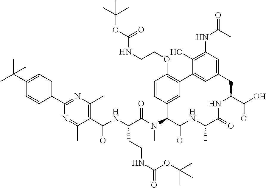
CC(C1=CC=C(C2=NC(C)=C(C(=O)NC(CCNC(=O)OC(C)(C)C)C(=O)N(C)C3C4=CC(=C(OCCNC(OC(C)(C)C)=O)C=C4)C4=CC(=CC(NC(C)=O)=C4O)CC(C(=O)O)NC(=O)C(C)NC3=O)C(C)=N2)C=C1)(C)C
